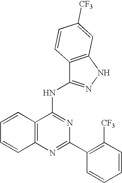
C12=C(N=C(C3=C([CF3])C=CC=C3)N=C1NC1=NNC3=C1C=CC([CF3])=C3)C=CC=C2
